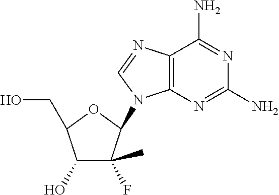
C12=C(N=C(N)N=C1N)N(C1C(C)(F)C(O)C(CO)O1)C=N2
